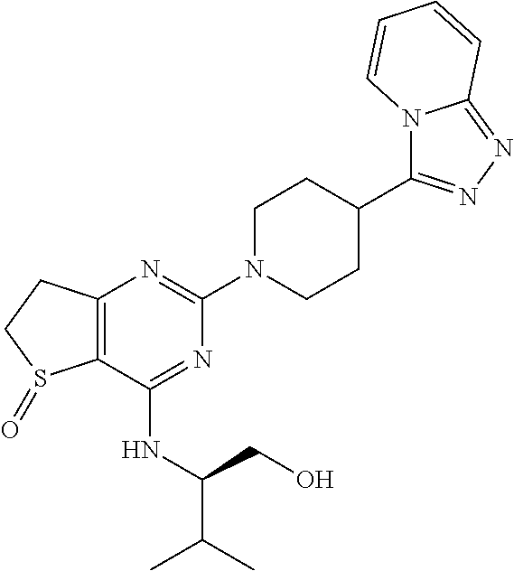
C12=C(N=C(N3CCC(C4=NN=C5N4C=CC=C5)CC3)N=C1NC(CO)C(C)C)CCS2=O
